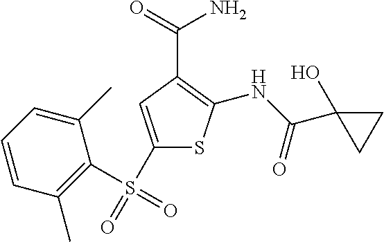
C1(S(=O)(C2=C(C)C=CC=C2C)=O)=CC(C(=O)N)=C(NC(=O)C2(O)CC2)S1
